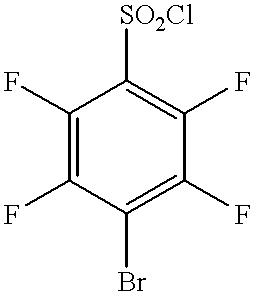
C1(F)=C(F)C(Br)=C(F)C(F)=C1[SO2Cl]
